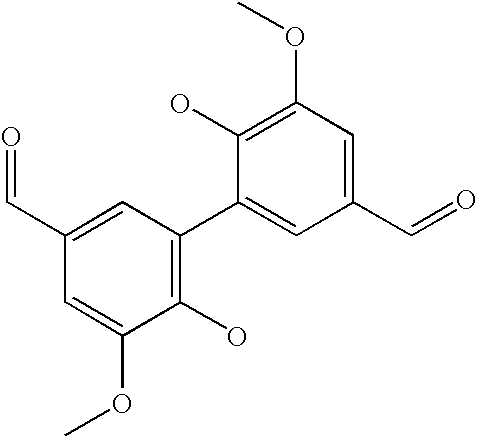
C1(C=O)=CC(C2=CC(C=O)=CC(OC)=C2O)=C(O)C(OC)=C1
